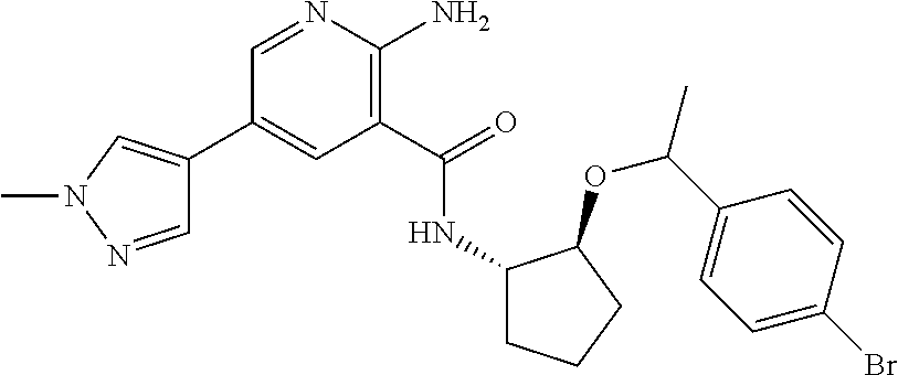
C1(C2=CN(C)N=C2)=CC(C(=O)NC2CCCC2OC(C2=CC=C(Br)C=C2)C)=C(N)N=C1
